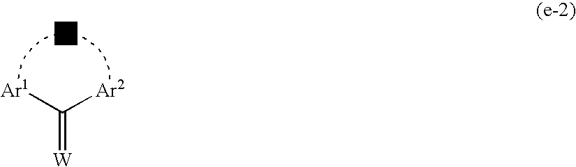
[W]=C([Ar1])[Ar2].[L2]
